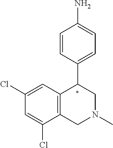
C1(N)=CC=C(C2CN(C)CC3=C2C=C(Cl)C=C3Cl)C=C1
